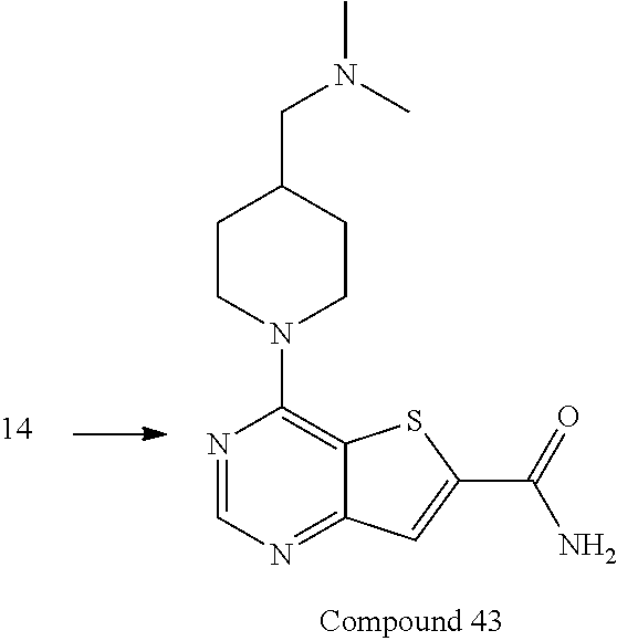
C1CN(C2=C3C(=NC=N2)C=C(C(=O)N)S3)CCC1CN(C)C
